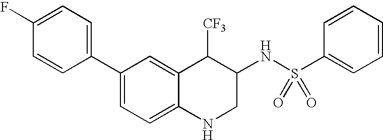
C1(C2=CC=C(F)C=C2)=CC=C2C(=C1)C([CF3])C(NS(C1=CC=CC=C1)(=O)=O)CN2
